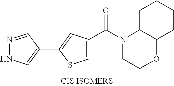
C1=C(C(N2CCOC3C2CCCC3)=O)C=C(C2=CNN=C2)S1
